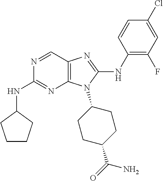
N1=CC2=C(N=C1NC1CCCC1)N(C1CCC(C(=O)N)CC1)C(NC1=C(F)C=C(Cl)C=C1)=N2
